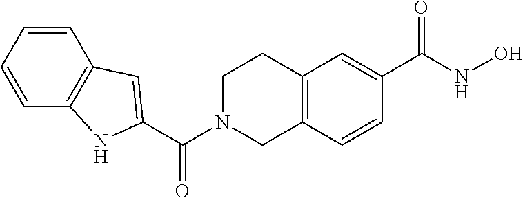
C(=O)(N1CC2=C(CC1)C=C(C(NO)=O)C=C2)C1=CC2=C(C=CC=C2)N1
